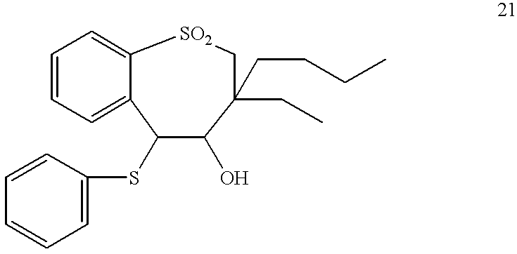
C12=CC=CC=C1C(SC1=CC=CC=C1)C(O)C(CC)(CCCC)C[SO2]2
